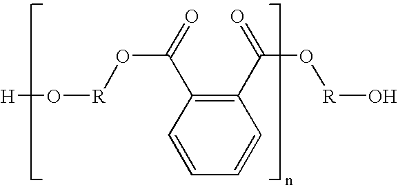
[H]O[R]OC(C1=C(C(=O)O[R]O)C=CC=C1)=O
